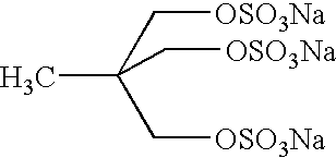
CC(C[OSO3Na])(C[OSO3Na])C[OSO3Na]
